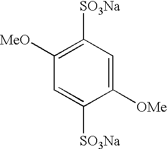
C1([OMe])=CC([SO3Na])=C([MeO])C=C1[SO3Na]
